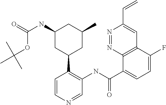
N1=NC2=C(C=C1C=C)C(F)=CC=C2C(NC1=C(C2CC(C)CC(NC(OC(C)(C)C)=O)C2)C=CN=C1)=O
